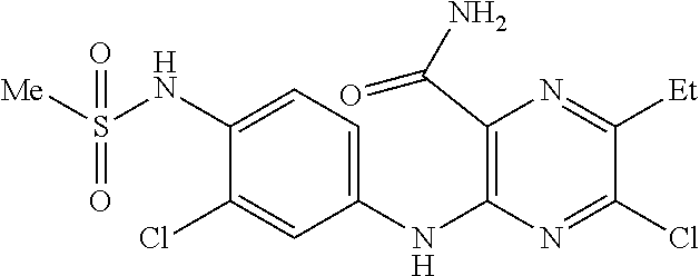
C1(NC2=C(C(N)=O)N=C([Et])C(Cl)=N2)=CC=C(NS([Me])(=O)=O)C(Cl)=C1
